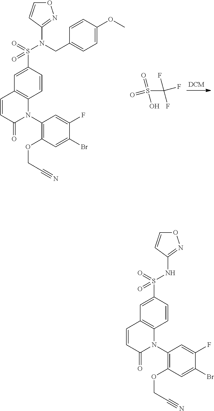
C1(N2C3=C(C=CC2=O)C=C(S(N(CC2=CC=C(OC)C=C2)C2=NOC=C2)(=O)=O)C=C3)=C(OCC#N)C=C(Br)C(F)=C1.S(C(F)(F)F)(=O)(O)=O.C1(N2C3=C(C=CC2=O)C=C(S(NC2=NOC=C2)(=O)=O)C=C3)=C(OCC#N)C=C(Br)C(F)=C1
